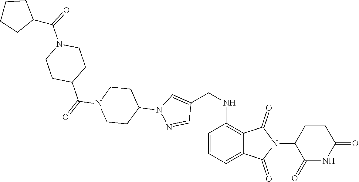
C1=CC=C2C(=C1NCC1=CN(C3CCN(C(C4CCN(C(C5CCCC5)=O)CC4)=O)CC3)N=C1)C(=O)N(C1C(=O)NC(=O)CC1)C2=O
